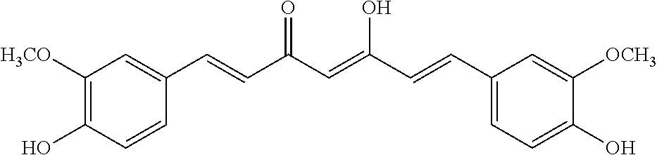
C1([H3CO])=C(O)C=CC(C=CC(C=C(C=CC2=CC=C(O)C([OCH3])=C2)O)=O)=C1
